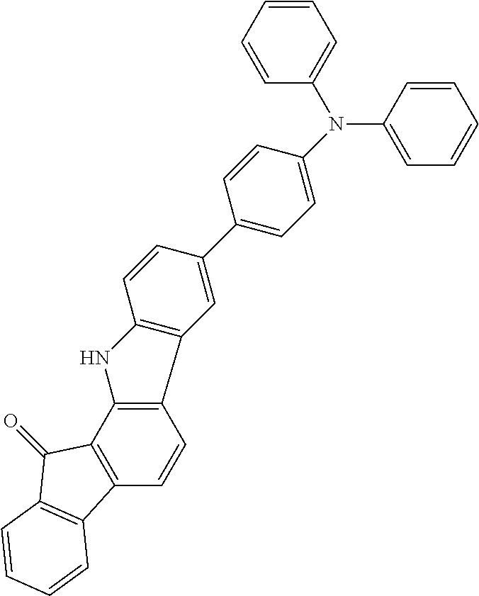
C1=CC=CC(N(C2=CC=CC=C2)C2=CC=C(C3=CC4=C(C=C3)NC3=C4C=CC4=C3C(=O)C3=C4C=CC=C3)C=C2)=C1
